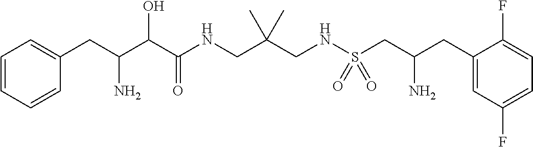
C1=CC=CC(CC(C(C(NCC(CNS(CC(CC2=CC(F)=CC=C2F)N)(=O)=O)(C)C)=O)O)N)=C1
